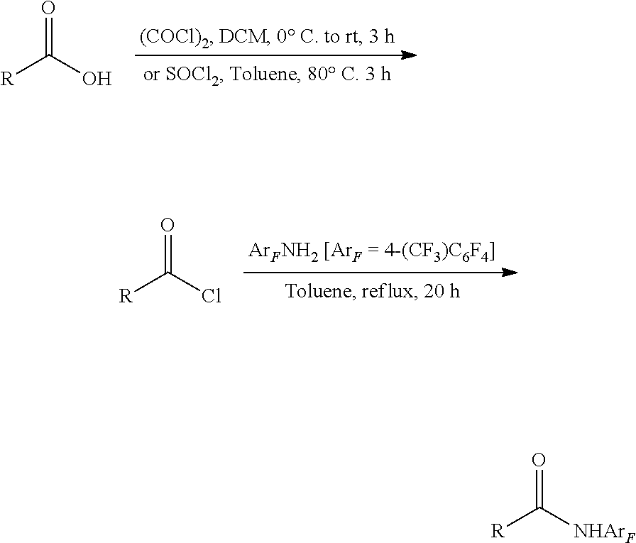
[R]C(=O)O.[R]C(=O)Cl.[R]C(=O)[NHArF]
